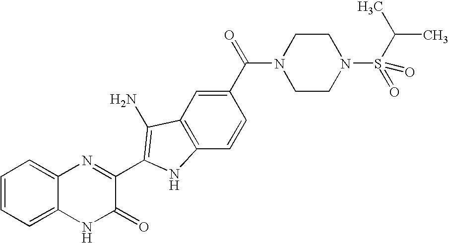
C1=C2C(=CC=C1)N=C(C1=C(N)C3=C(C=CC(C(=O)N4CCN(S(C(C)C)(=O)=O)CC4)=C3)N1)C(=O)N2
